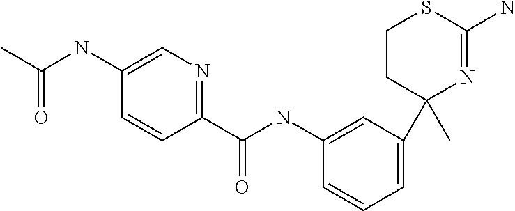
C1CC(C2=CC=CC(NC(C3=NC=C(NC(C)=O)C=C3)=O)=C2)(C)N=C(N)S1
